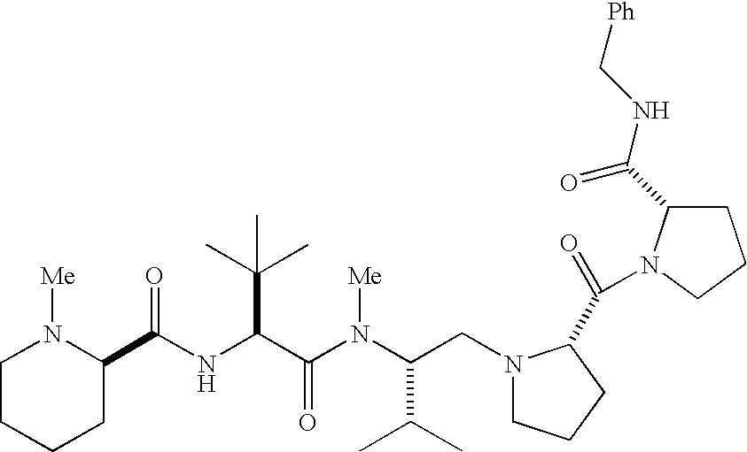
N(C(C(N(C(CN1CCCC1C(=O)N1C(C(NC[Ph])=O)CCC1)C(C)C)[Me])=O)C(C)(C)C)C(C1N([Me])CCCC1)=O
